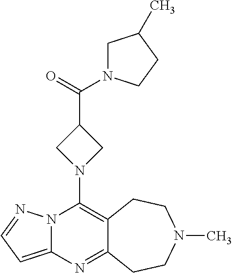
N12C(=CC=N1)N=C1C(=C2N2CC(C(=O)N3CC(C)CC3)C2)CCN(C)CC1
